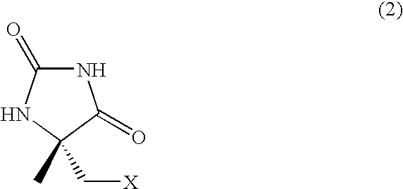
N1C(=O)NC(C[X])(C)C1=O
